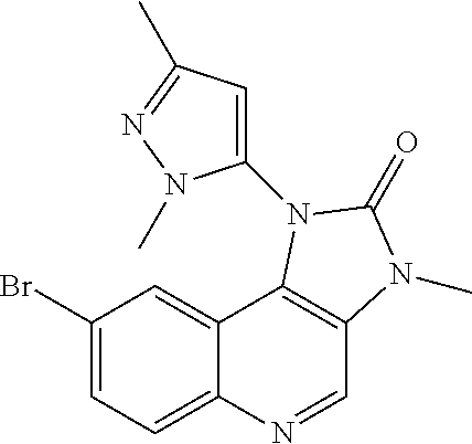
C1(Br)=CC=C2C(=C1)C1=C(C=N2)N(C)C(=O)N1C1=CC(C)=NN1C
